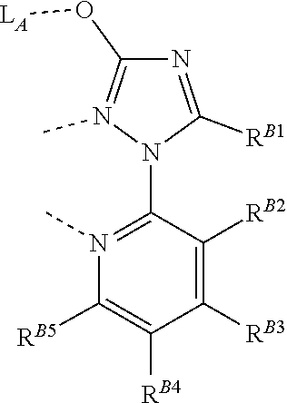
O(C1=N(C)N(C2=N(C)C([RB5])=C([RB4])C([RB3])=C2[RB2])C([RB1])=N1)[LA]
